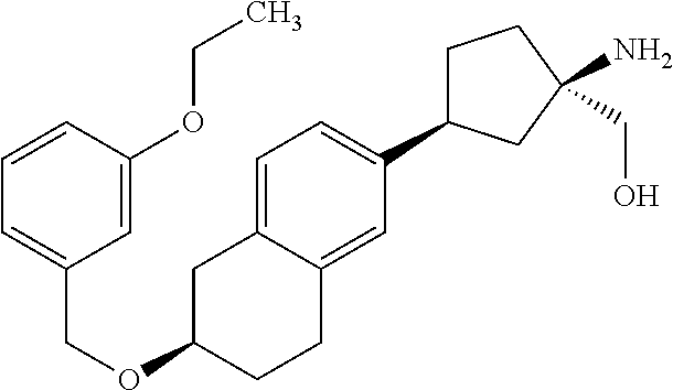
C1=C2C(=CC(C3CCC(CO)(N)C3)=C1)CCC(OCC1=CC=CC(OCC)=C1)C2
